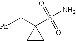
C1CC1(C[Ph])S(=O)(=O)N
